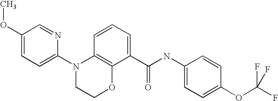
C1(N2CCOC3=C2C=CC=C3C(NC2=CC=C(OC(F)(F)F)C=C2)=O)=CC=C(OC)C=N1
